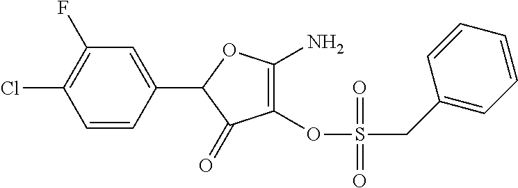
C1(OS(=O)(CC2=CC=CC=C2)=O)=C(N)OC(C2=CC(F)=C(Cl)C=C2)C1=O
